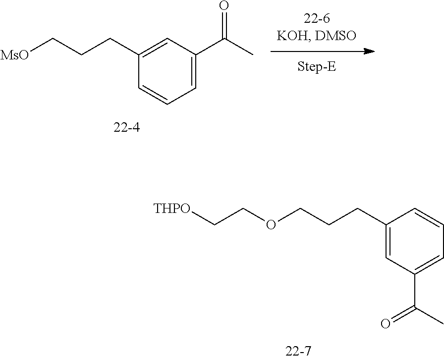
C1(CCCOCC[THPO])=CC(C(C)=O)=CC=C1.C1=C(C(C)=O)C=C(CCC[MsO])C=C1
